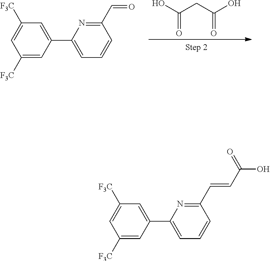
C1([F3C])=CC(C2=CC=CC(C=CC(O)=O)=N2)=CC([F3C])=C1.C1([F3C])=CC(C2=CC=CC(C=O)=N2)=CC([F3C])=C1.OC(CC(O)=O)=O
